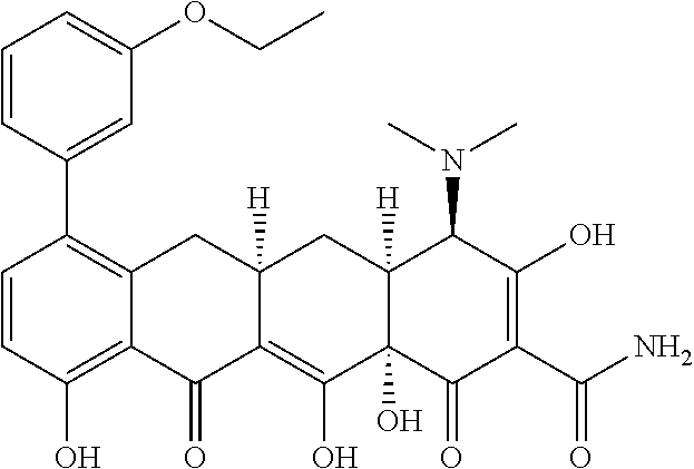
C1=CC(O)=C2C(=C1C1=CC(OCC)=CC=C1)CC1([H])C(=C(O)C3(O)C([H])(C1)C(N(C)C)C(O)=C(C(N)=O)C3=O)C2=O
